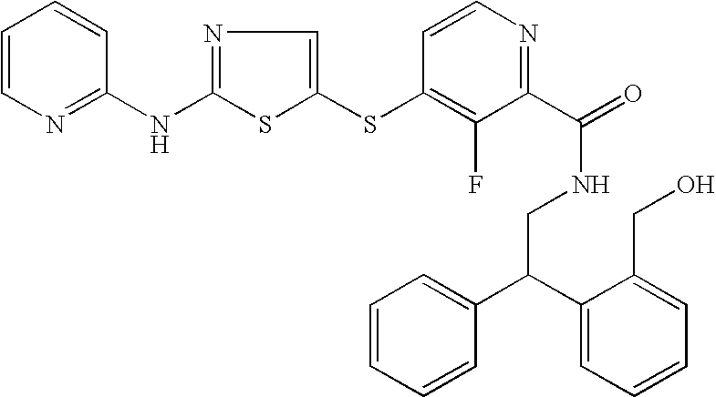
C1=CN=C(NC2=NC=C(SC3=C(F)C(C(=O)NCC(C4=CC=CC=C4)C4=CC=CC=C4CO)=NC=C3)S2)C=C1
